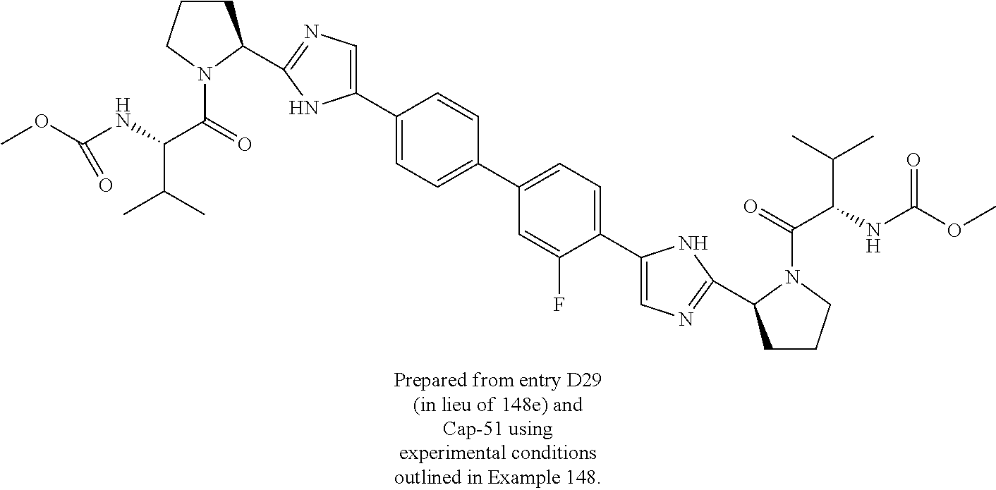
C1CCN(C(=O)C(NC(OC)=O)C(C)C)C1C1=NC=C(C2=CC=C(C3=CC=C(C4=CN=C(C5CCCN5C(=O)C(NC(OC)=O)C(C)C)N4)C(F)=C3)C=C2)N1
